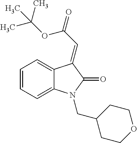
C12=CC=CC=C1N(CC1CCOCC1)C(=O)C2=CC(=O)OC(C)(C)C
